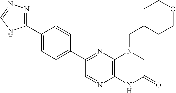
C1(C2=NC3=C(N=C2)NC(=O)CN3CC2CCOCC2)=CC=C(C2=NN=CN2)C=C1
